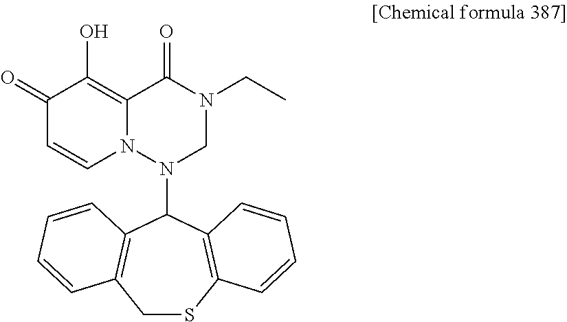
C12=C(O)C(=O)C=CN1N(C1C3=C(CSC4=C1C=CC=C4)C=CC=C3)CN(CC)C2=O
